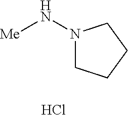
N1(N[Me])CCCC1.Cl
